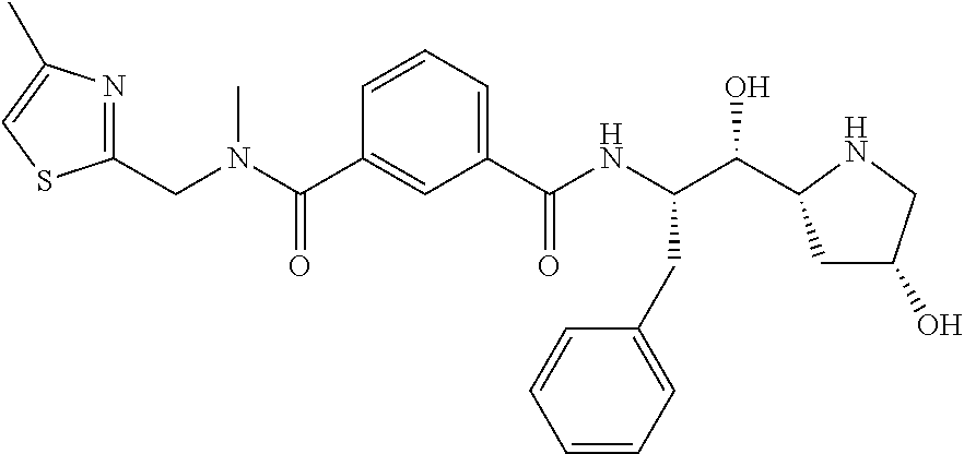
C1=CC=C(C(NC(C(C2CC(O)CN2)O)CC2=CC=CC=C2)=O)C=C1C(=O)N(CC1=NC(C)=CS1)C
